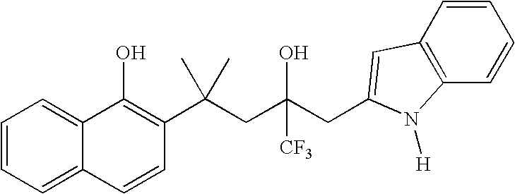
C1=CC(C(CC(CC2=CC3=C(C=CC=C3)N2[H])(O)[CF3])(C)C)=C(O)C2=CC=CC=C12
